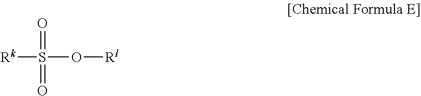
[Rk]S(O[Rl])(=O)=O
